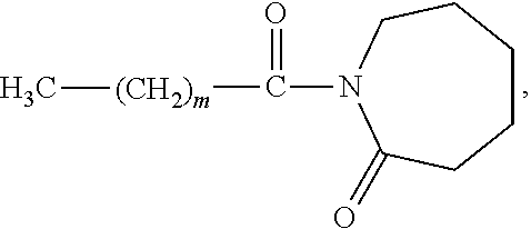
N1(C(=O)[(CH2)m]C)C(=O)CCCCC1
